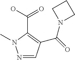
N1=CC(C(=O)N2CCC2)=C(C(O)=O)N1C
